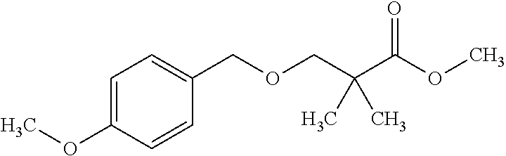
C1=C(OC)C=CC(COCC(C(OC)=O)(C)C)=C1
